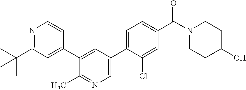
N1=C(C(C)(C)C)C=C(C2=CC(C3=CC=C(C(N4CCC(O)CC4)=O)C=C3Cl)=CN=C2C)C=C1
